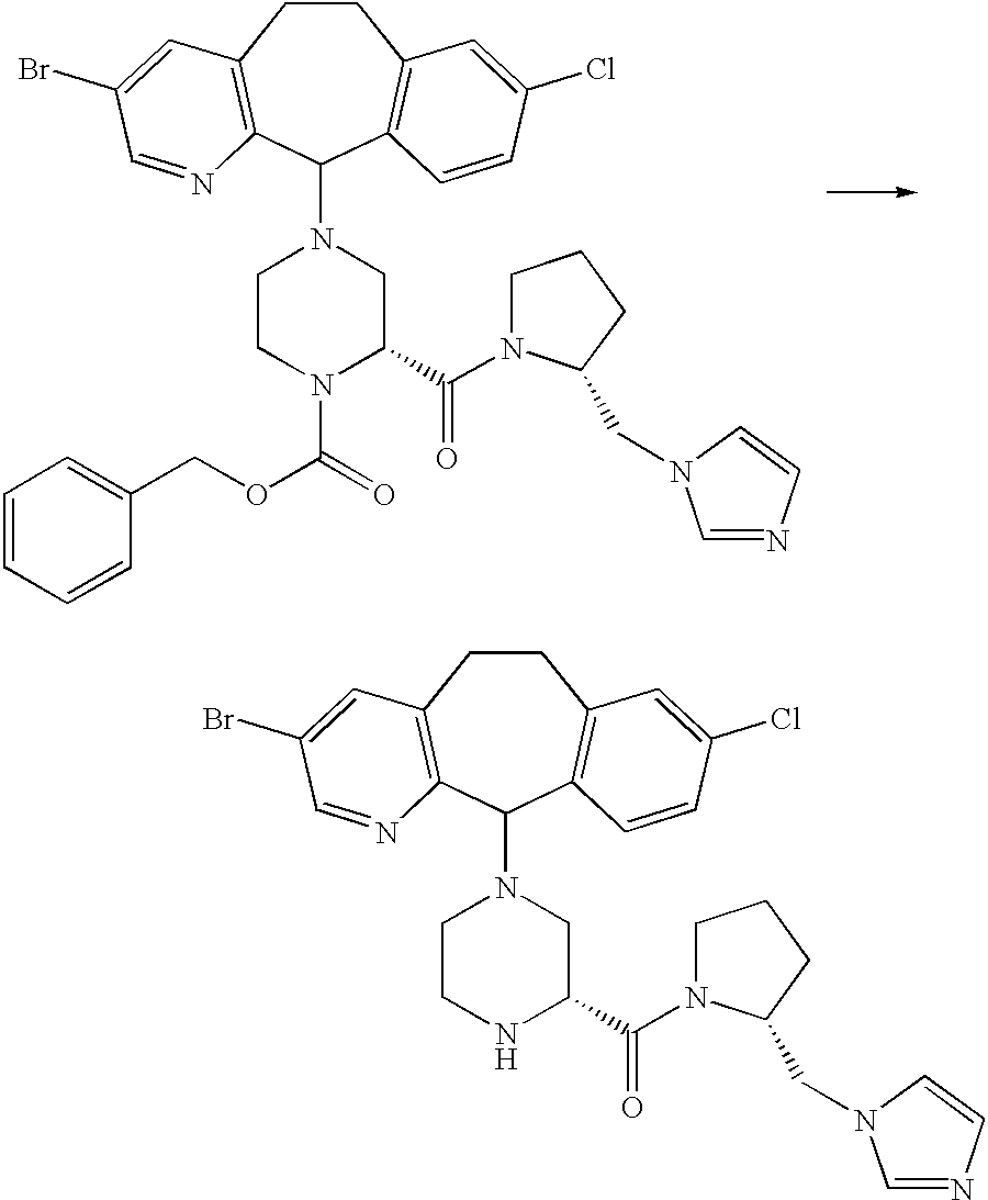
C1=CC=CC(COC(=O)N2C(C(=O)N3CCCC3CN3C=NC=C3)CN(C3C4=C(CCC5=C3C=CC(Cl)=C5)C=C(Br)C=N4)CC2)=C1.N1C(C(=O)N2CCCC2CN2C=NC=C2)CN(C2C3=C(CCC4=C2C=CC(Cl)=C4)C=C(Br)C=N3)CC1
